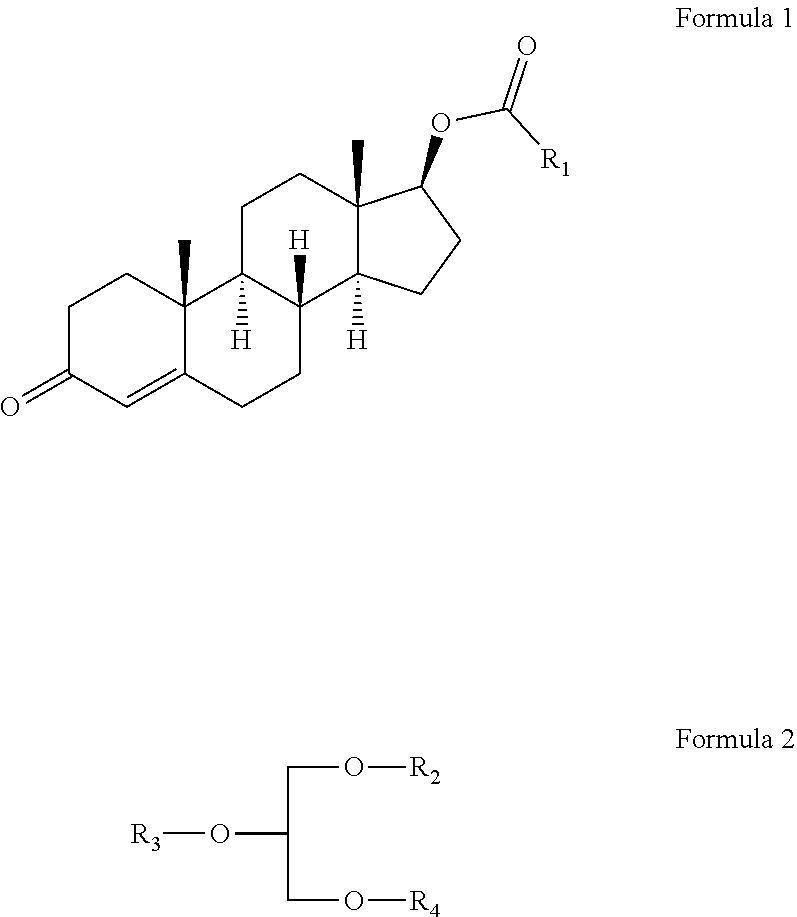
C12(C)C(=CC(=O)CC1)CCC1([H])C2([H])CCC2(C)C1([H])CCC2OC([R1])=O.O(C(CO[R4])CO[R2])[R3]
